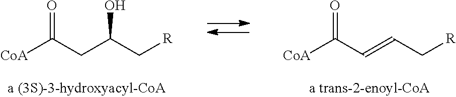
[CoA]C(CC(C[R])O)=O.[CoA]C(C=CC[R])=O
